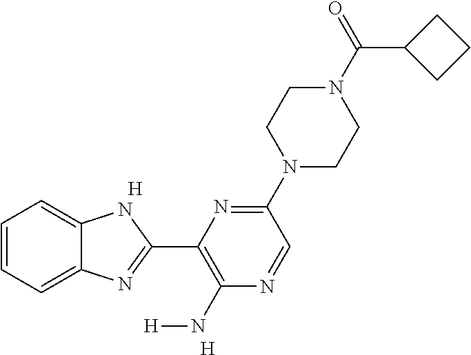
C1=CC=C2C(=C1)NC(C1=C(N[H])N=CC(N3CCN(C(C4CCC4)=O)CC3)=N1)=N2.[H].[H]
